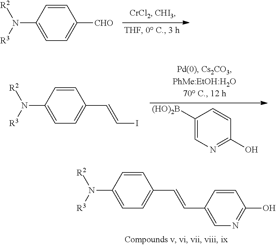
C1=CC(N([R3])[R2])=CC=C1[CHO].C1=CC(N([R3])[R2])=CC=C1C=CI.C1([(HO)2B])=CN=C(O)C=C1.C1=CC(N([R3])[R2])=CC=C1C=CC1=CN=C(O)C=C1
